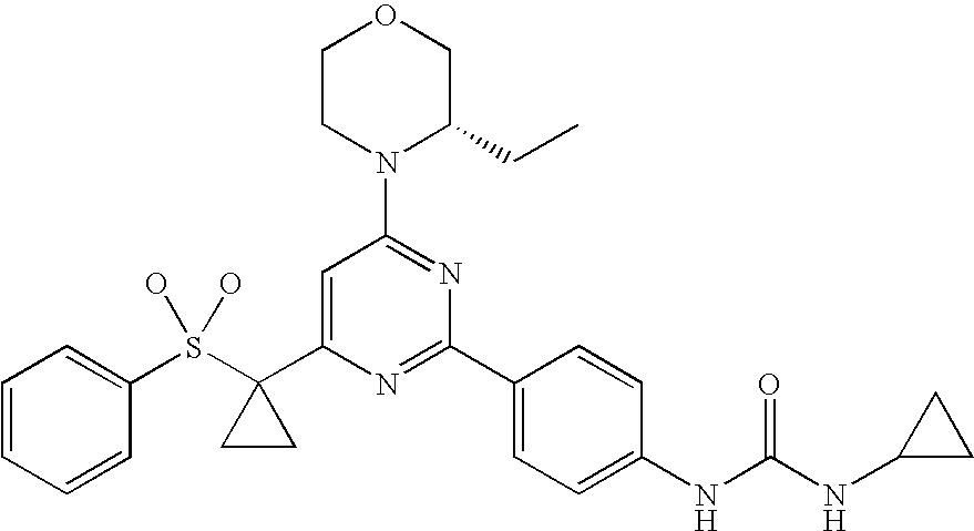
C1CN(C2=NC(C3=CC=C(NC(NC4CC4)=O)C=C3)=NC(C3(S(C4=CC=CC=C4)(O)O)CC3)=C2)C(CC)CO1
